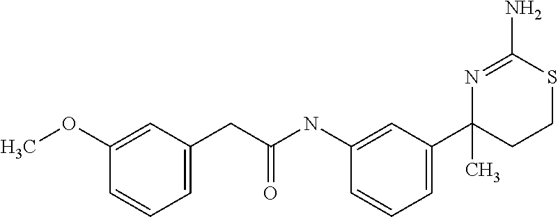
COC1=CC(CC(NC2=CC(C3(C)CCSC(N)=N3)=CC=C2)=O)=CC=C1
